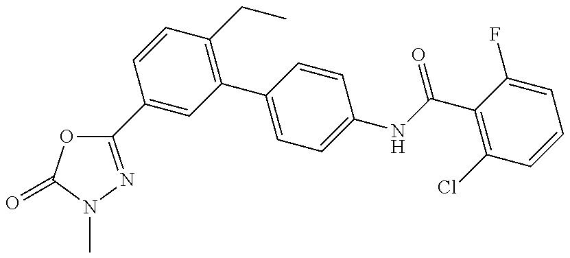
C1(C2=NN(C)C(=O)O2)=CC(C2=CC=C(NC(=O)C3=C(Cl)C=CC=C3F)C=C2)=C(CC)C=C1
